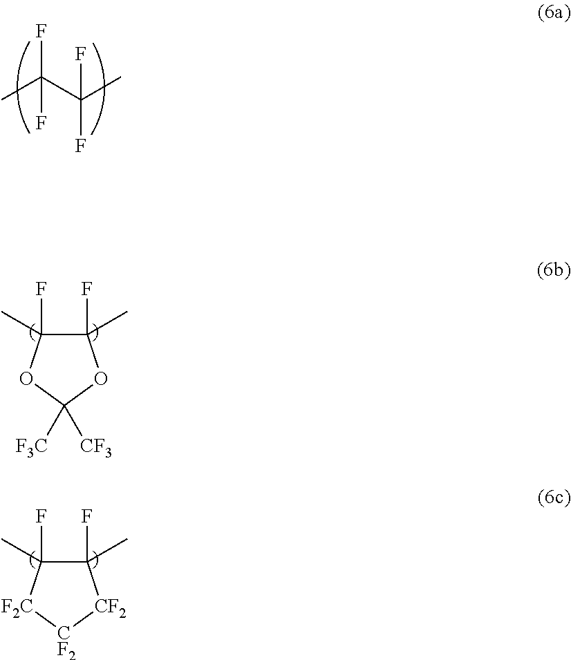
FC(F)(C)C(C)(F)F.C1(F)(C)C(F)(C)OC([F3C])([CF3])O1.C1(F)(C)C(F)(C)[F2C][CF2][CF2]1
